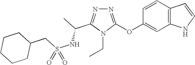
N1=C(OC2=CC3=C(C=C2)C=CN3)N(CC)C(C(C)NS(CC2CCCCC2)(=O)=O)=N1
